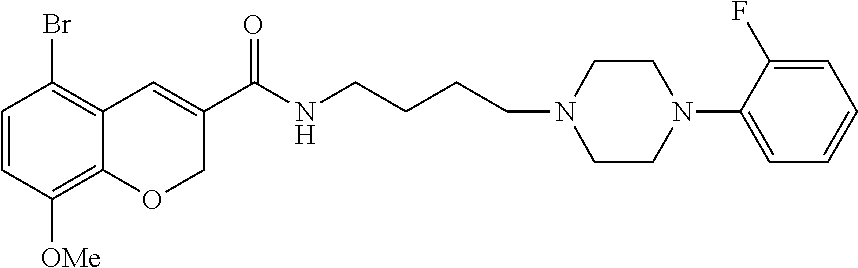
C1=CC([OMe])=C2C(=C1Br)C=C(C(NCCCCN1CCN(C3=CC=CC=C3F)CC1)=O)CO2
